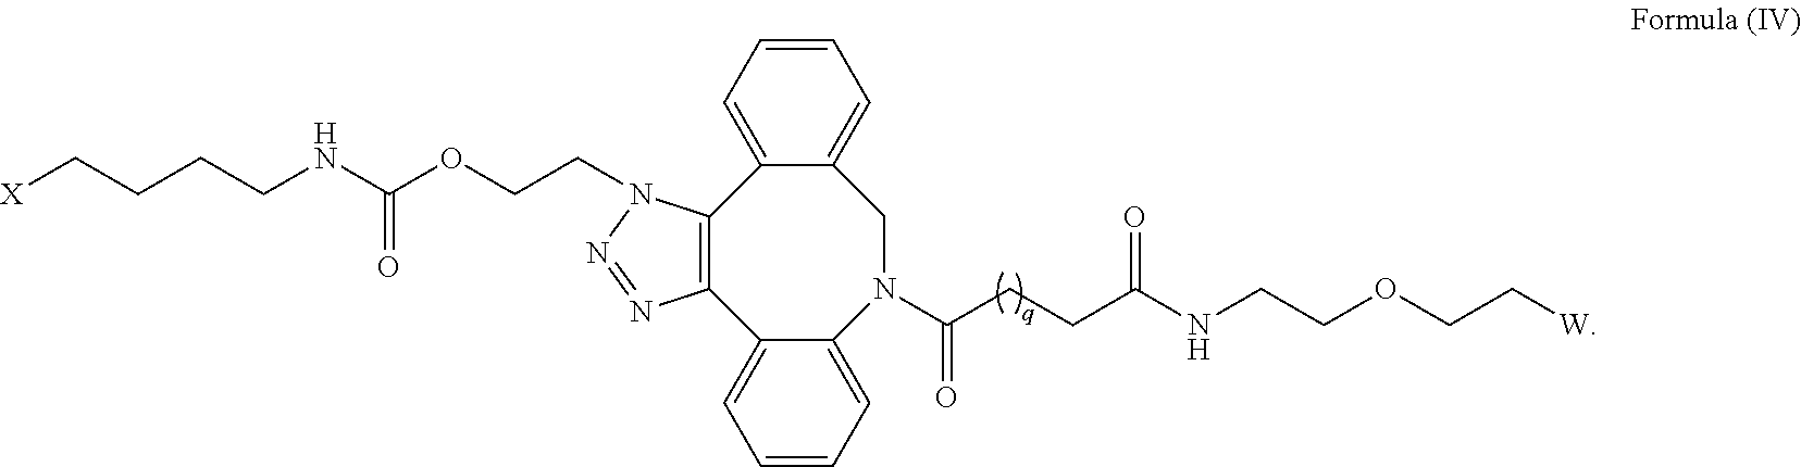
[X]CCCCNC(OCCN1C2=C(C3=CC=CC=C3N(C(CCC(NCCOCC[W])=O)=O)CC3=CC=CC=C23)N=N1)=O
